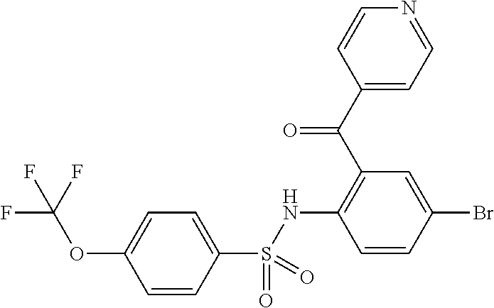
C1=CC(Br)=CC(C(C2=CC=NC=C2)=O)=C1NS(C1=CC=C(OC(F)(F)F)C=C1)(=O)=O
